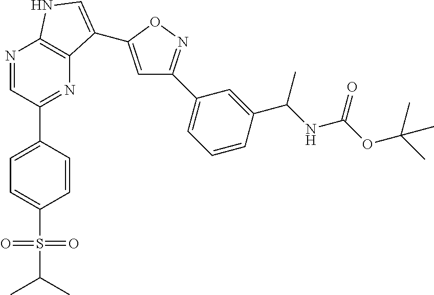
N1=CC(C2=CC=C(S(=O)(=O)C(C)C)C=C2)=NC2=C1NC=C2C1=CC(C2=CC=CC(C(NC(OC(C)(C)C)=O)C)=C2)=NO1
